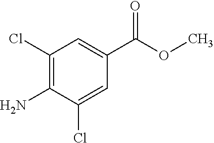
NC1=C(Cl)C=C(C(OC)=O)C=C1Cl
